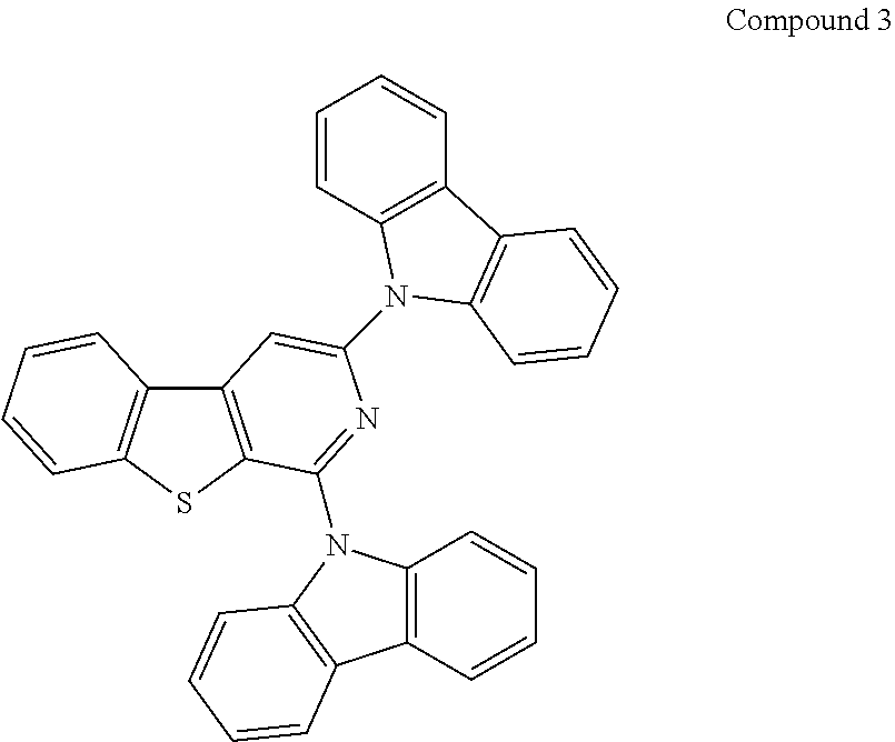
C1=CC2=C(C=C1)C1=C(C=CC=C1)N2C1=CC2=C(C(N3C4=C(C=CC=C4)C4=C3C=CC=C4)=N1)SC1=C2C=CC=C1
